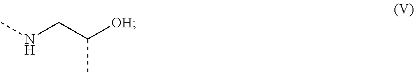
CNCC([OH])C
